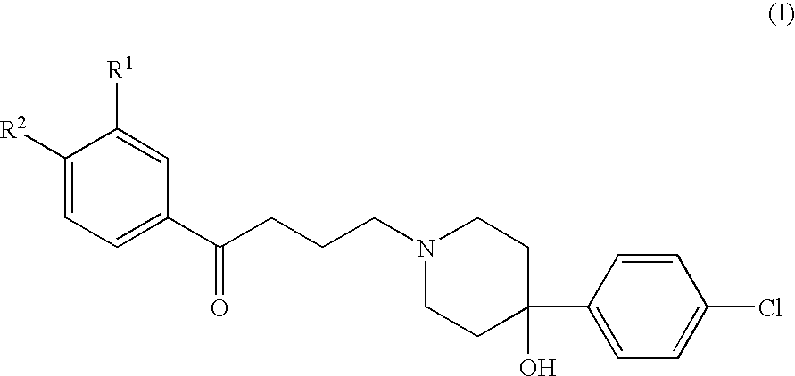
C1(C(CCCN2CCC(C3=CC=C(Cl)C=C3)(O)CC2)=O)=CC=C([R2])C([R1])=C1
